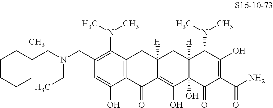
C1CCCC(CN(CC2=C(N(C)C)C3=C(C(O)=C2)C(=O)C2=C(O)C4(O)C([H])(CC2([H])C3)C(N(C)C)C(O)=C(C(N)=O)C4=O)CC)(C)C1
